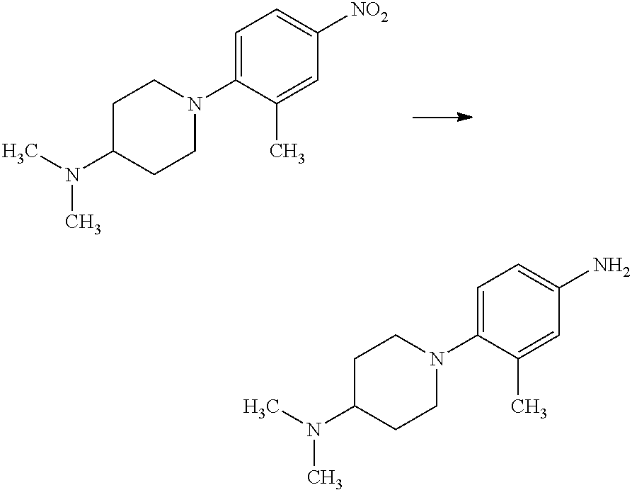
C1=C(N2CCC(N(C)C)CC2)C(C)=CC([NO2])=C1.C1=C(N2CCC(N(C)C)CC2)C(C)=CC(N)=C1
